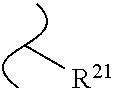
C[R21]
